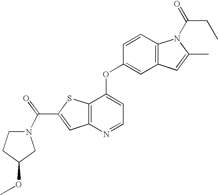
C12=C(C(OC3=CC4=C(C=C3)N(C(=O)CC)C(C)=C4)=CC=N1)SC(C(=O)N1CCC(OC)C1)=C2
